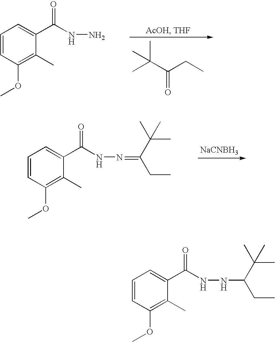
CC(C(=O)CC)(C)C.C1=CC(OC)=C(C)C(C(=O)NN)=C1.C1=CC(OC)=C(C)C(C(=O)NN=C(CC)C(C)(C)C)=C1.[NaCNBH3].C1=CC(OC)=C(C)C(C(=O)NNC(CC)C(C)(C)C)=C1
